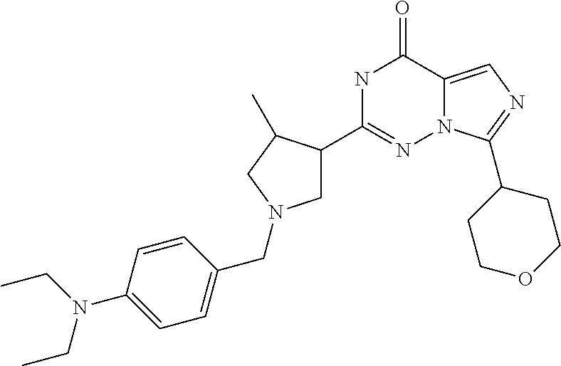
N1C(C2CN(CC3=CC=C(N(CC)CC)C=C3)CC2C)=NN2C(=CN=C2C2CCOCC2)C1=O
